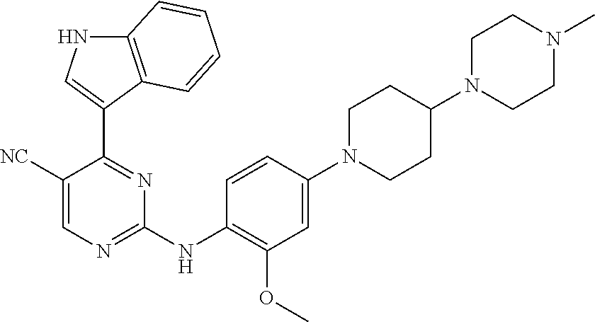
C1([NC])=CN=C(NC2=C(OC)C=C(N3CCC(N4CCN(C)CC4)CC3)C=C2)N=C1C1=CNC2=C1C=CC=C2
